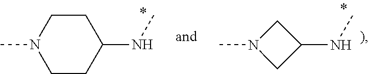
N1(C)CC(NC)C1.C1CN(C)CCC1NC.*
